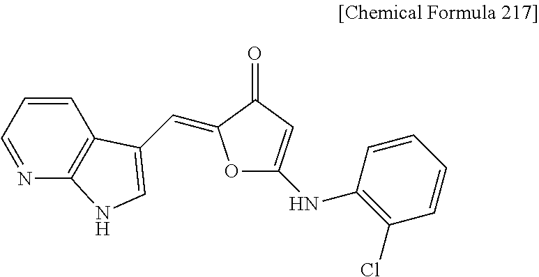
C1=CC=NC2=C1C(C=C1OC(NC3=C(Cl)C=CC=C3)=CC1=O)=CN2
